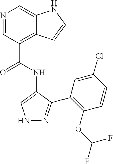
N1N=C(C2=C(OC(F)F)C=CC(Cl)=C2)C(NC(C2=C3C(=CN=C2)NC=C3)=O)=C1
